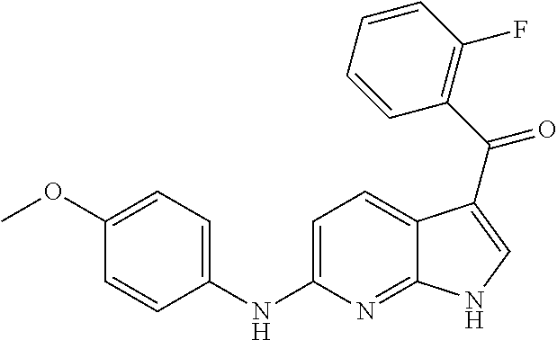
C1=C2C(=NC(NC3=CC=C(OC)C=C3)=C1)NC=C2C(C1=C(F)C=CC=C1)=O
